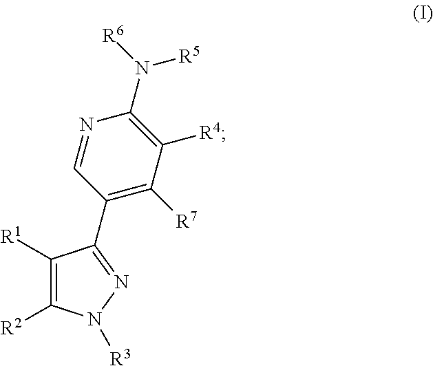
C1(C2=NN([R3])C([R2])=C2[R1])=C([R7])C([R4])=C(N([R6])[R5])N=C1
